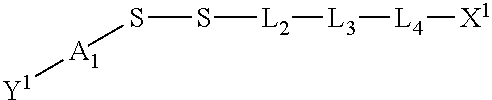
[L3]([L4][X1])[L2]SS[A1][Y1]
